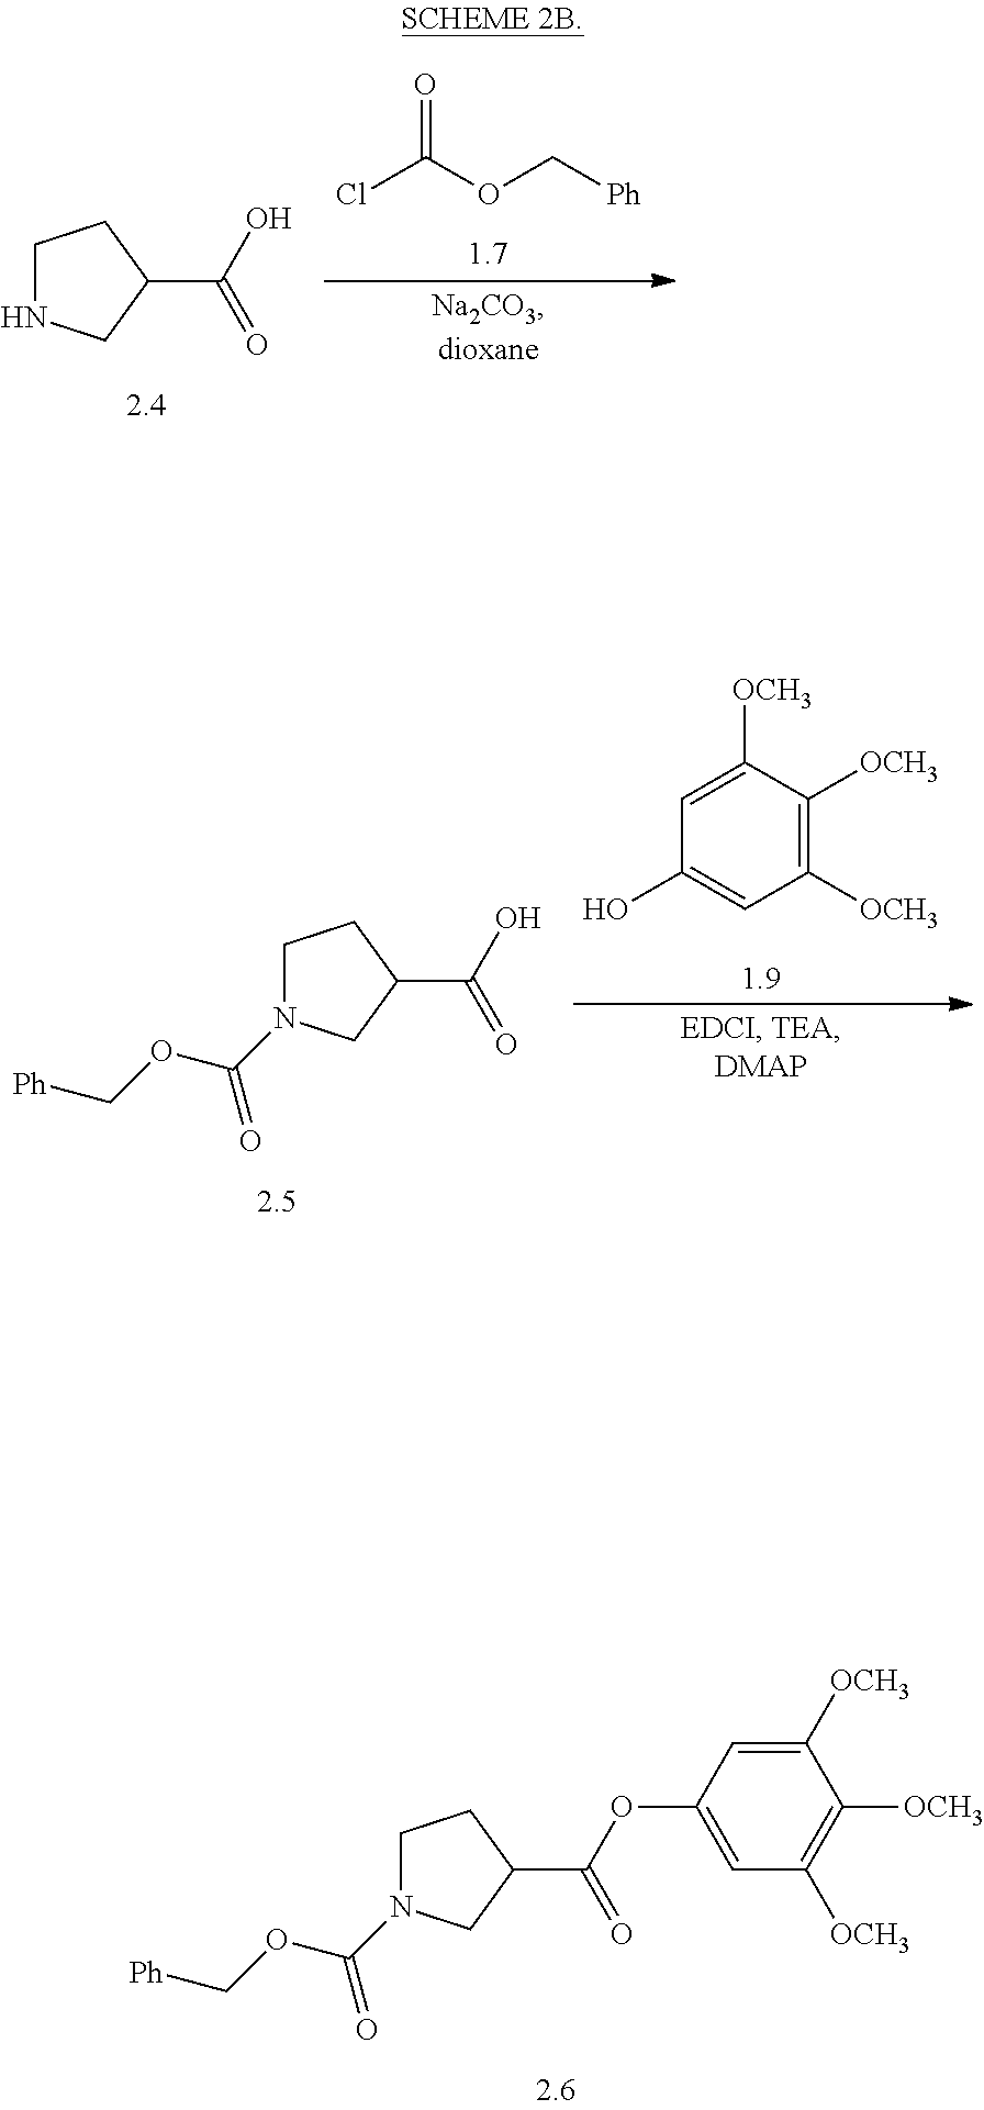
ClC(OC[Ph])=O.N1CCC(C(O)=O)C1.C1=C([OCH3])C([OCH3])=C([OCH3])C=C1O.N1(C(OC[Ph])=O)CCC(C(O)=O)C1.N1(C(OC[Ph])=O)CCC(C(=O)OC2=CC([OCH3])=C([OCH3])C([OCH3])=C2)C1
